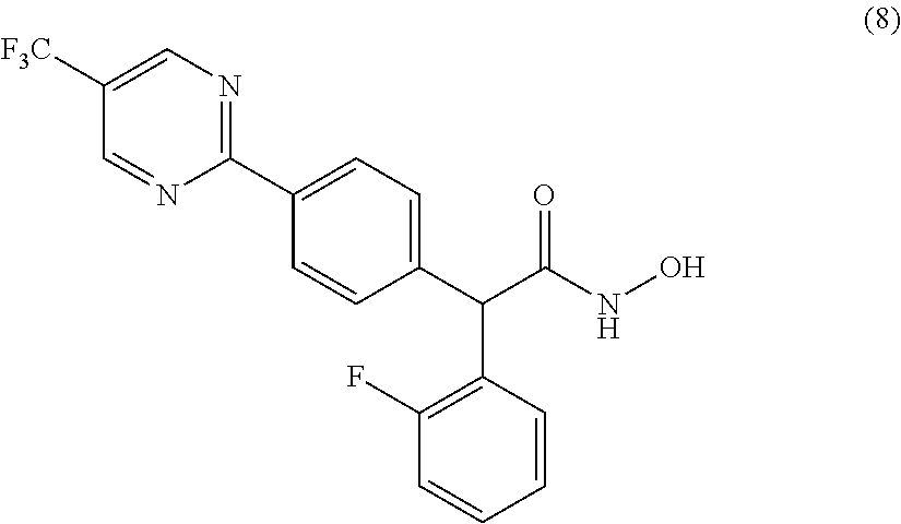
C1([F3C])=CN=C(C2=CC=C(C(C(NO)=O)C3=C(F)C=CC=C3)C=C2)N=C1
